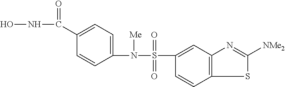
ONC(=O)C1=CC=C(N([Me])S(=O)(=O)C2=CC3=C(C=C2)SC([NMe2])=N3)C=C1
